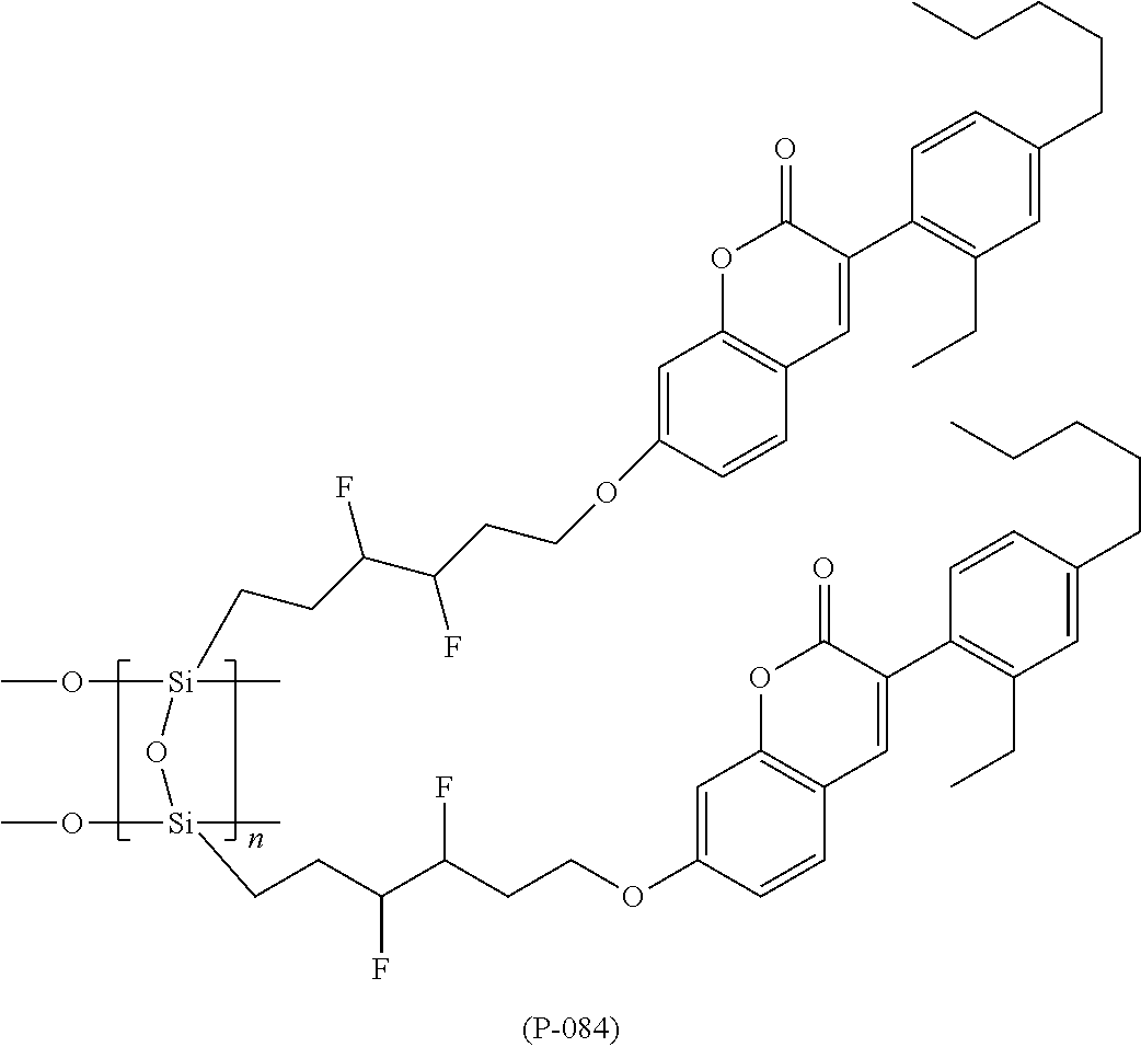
C1=C(OCCC(C(CC[Si](O[Si](CCC(C(CCOC2=CC3=C(C=C2)C=C(C2=C(CC)C=C(CCCCC)C=C2)C(=O)O3)F)F)(OC)C)(OC)C)F)F)C=CC2=C1OC(=O)C(C1=C(CC)C=C(CCCCC)C=C1)=C2
